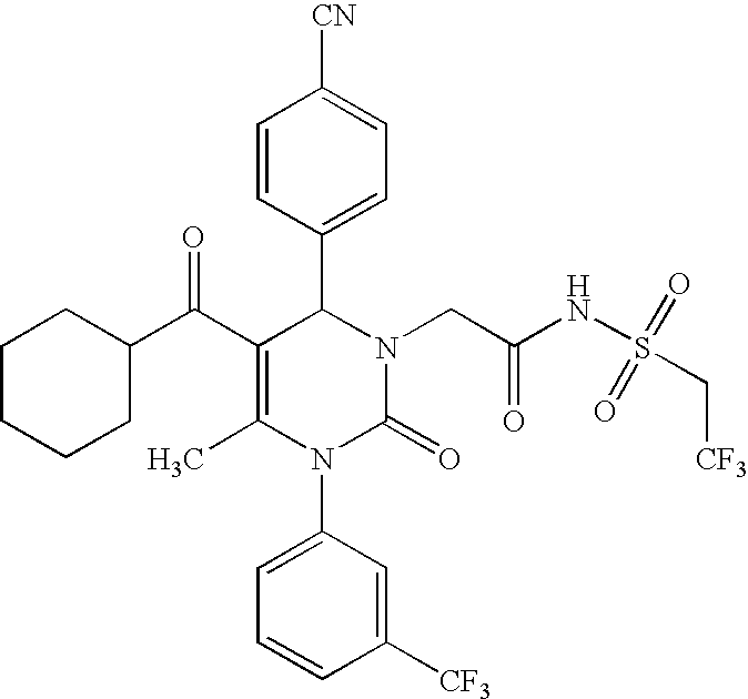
C(C1=C(C)N(C2=CC=CC([CF3])=C2)C(=O)N(CC(NS(C[CF3])(=O)=O)=O)C1C1=CC=C([CN])C=C1)(C1CCCCC1)=O
